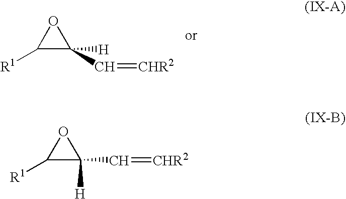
C1([R1])C(C=[CHR2])([H])O1.C1([R1])C([H])(C=[CHR2])O1
